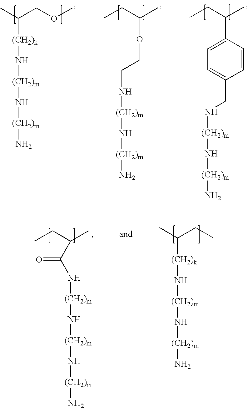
CC([(CH2)k]N[(CH2)m]N[(CH2)m]N)COC.N([(CH2)m]N[(CH2)m]N)CCOC(C)CC.C1(C(C)CC)=CC=C(CN[(CH2)m]N[(CH2)m]N)C=C1.CC([(CH2)k]N[(CH2)m]N[(CH2)m]N)CC.N([(CH2)m]N[(CH2)m]N[(CH2)m]N)C(C(C)CC)=O
